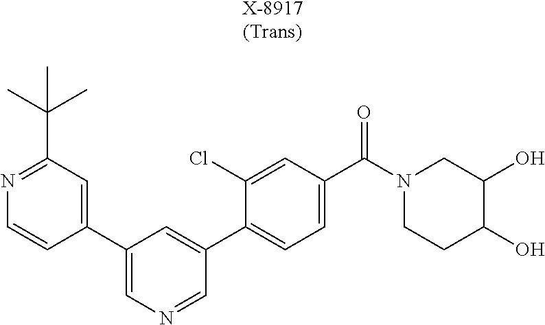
[X-8917(Trans)].C1(C2=CN=CC(C3=CC=C(C(=O)N4CCC(O)C(O)C4)C=C3Cl)=C2)=CC(C(C)(C)C)=NC=C1
